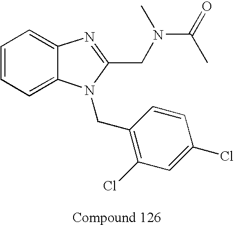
C1=CC=C2C(=C1)N=C(CN(C(=O)C)C)N2CC1=C(Cl)C=C(Cl)C=C1
